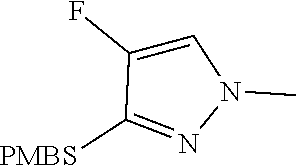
C1=C(F)C([PMBS])=NN1C
